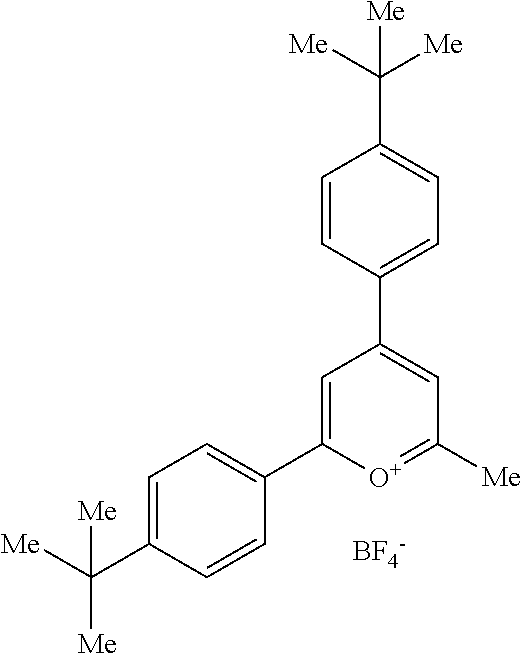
[BF4-].C1=C(C2=CC=C(C([Me])([Me])[Me])C=C2)[O+]=C([Me])C=C1C1=CC=C(C([Me])([Me])[Me])C=C1
